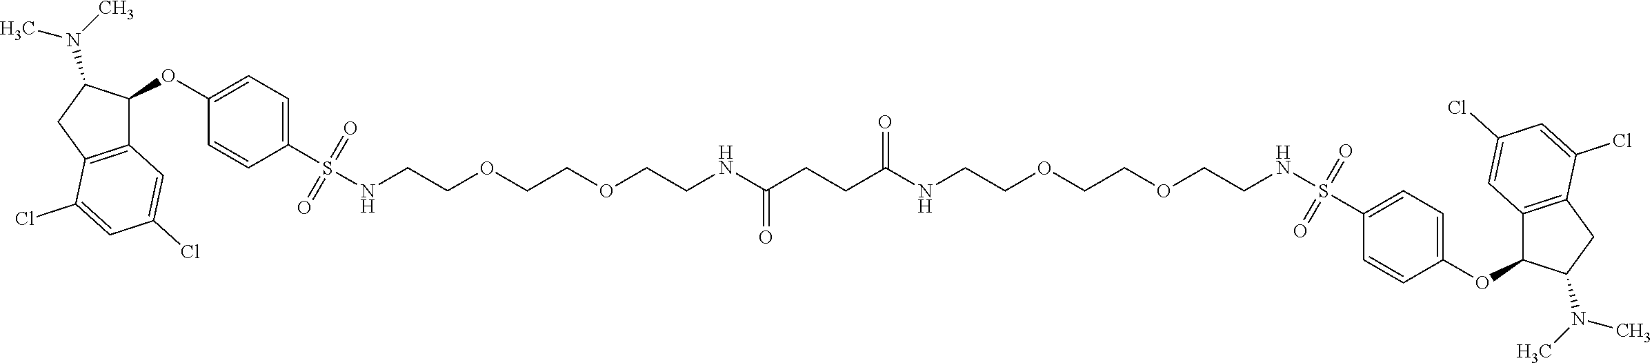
C12=C(CC(N(C)C)C1OC1=CC=C(S(NCCOCCOCCNC(CCC(NCCOCCOCCNS(C3=CC=C(OC4C5=C(CC4N(C)C)C(Cl)=CC(Cl)=C5)C=C3)(=O)=O)=O)=O)(=O)=O)C=C1)C(Cl)=CC(Cl)=C2
